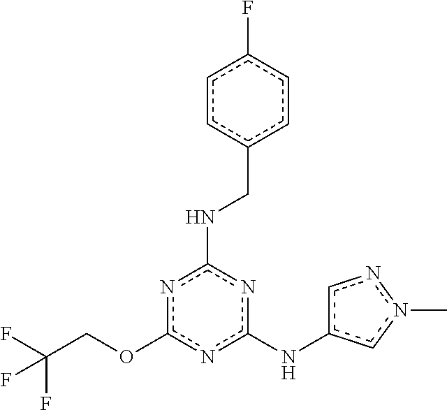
O(c1nc(NCc2ccc(F)cc2)nc(Nc2cnn(C)c2)n1)CC(F)(F)F
